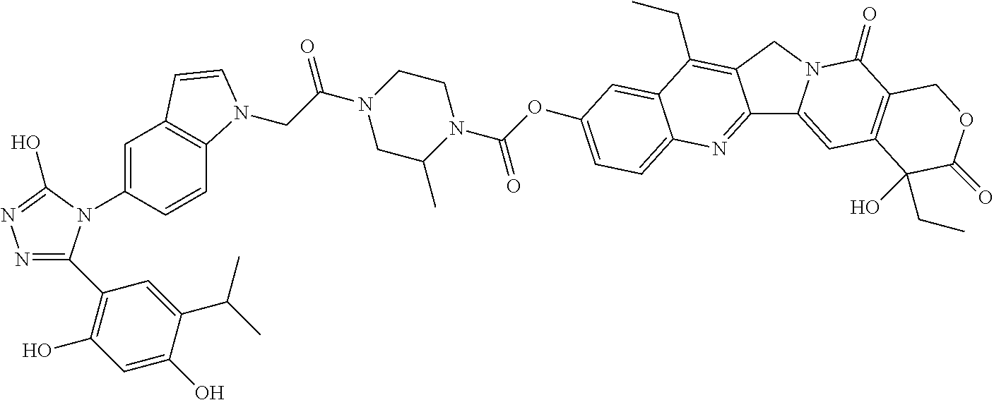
C1=C(O)C(C(C)C)=CC(C2=NN=C(O)N2C2=CC3=C(C=C2)N(CC(N2CCN(C(OC4=CC=C5C(=C4)C(CC)=C4C(=N5)C5=CC6=C(C(=O)N5C4)COC(=O)C6(CC)O)=O)C(C)C2)=O)C=C3)=C1O
